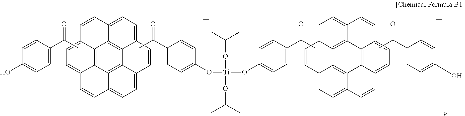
C1=CC2=CC=C3C4=C2C2=C5C(=CC=C12)C=CC1=CC=C(C4=C51)C=C3.CC(=O)C1=CC=C(O[Ti](OC2=CC=C(C(=O)C)C=C2)(OC(C)C)OC(C)C)C=C1.CC(=O)C1=CC=C(O)C=C1.C1=C2C3=C4C(=C1)C=CC1=CC=C5C(=C41)C1=C3C(=CC=C1C=C5)C=C2.CC(=O)C1=CC=C(O)C=C1
